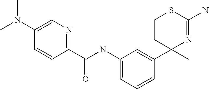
C1(C2(C)N=C(N)SCC2)=CC(NC(C2=NC=C(N(C)C)C=C2)=O)=CC=C1
